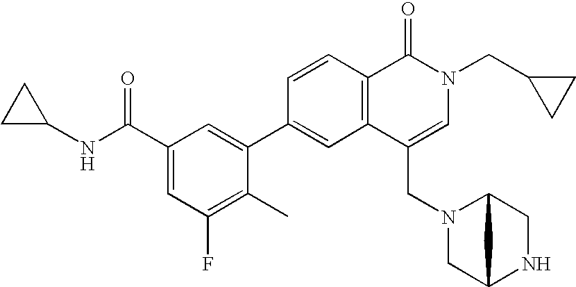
C1C(NC(C2=CC(F)=C(C)C(C3=CC4=C(C=C3)C(=O)N(CC3CC3)C=C4CN3CC4NCC3C4)=C2)=O)C1
